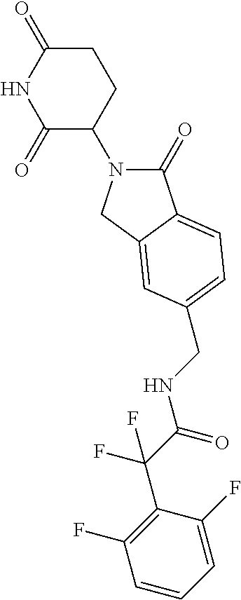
C1(=O)N(C2CCC(=O)NC2=O)CC2=CC(CNC(C(F)(C3=C(F)C=CC=C3F)F)=O)=CC=C12
